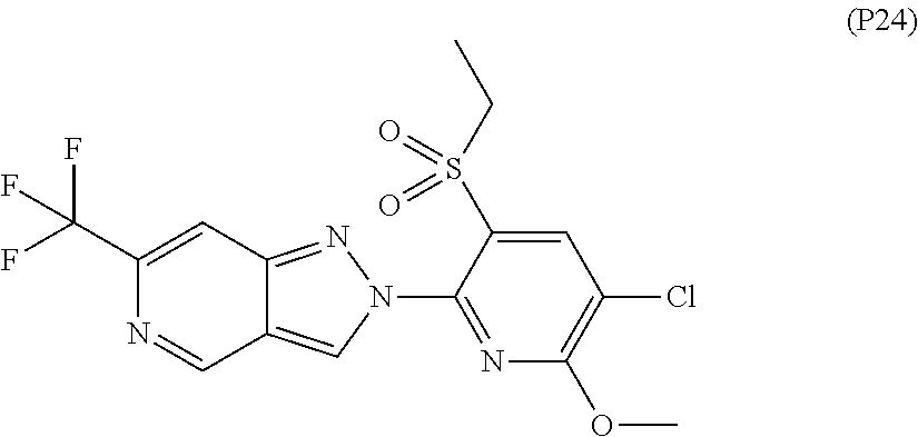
C1(C(F)(F)F)=CC2=NN(C3=NC(OC)=C(Cl)C=C3S(CC)(=O)=O)C=C2C=N1
